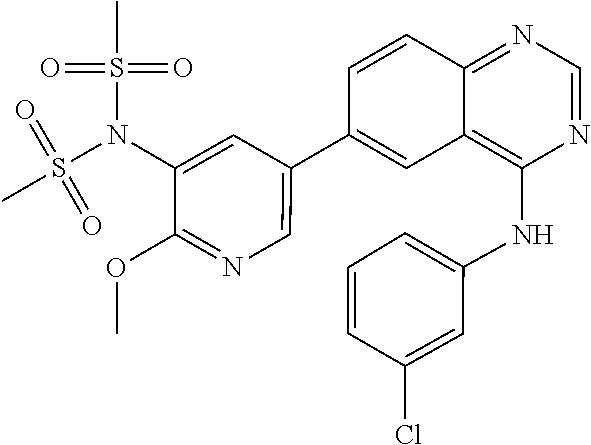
C1(N(S(C)(=O)=O)S(C)(=O)=O)=CC(C2=CC3=C(NC4=CC=CC(Cl)=C4)N=CN=C3C=C2)=CN=C1OC
